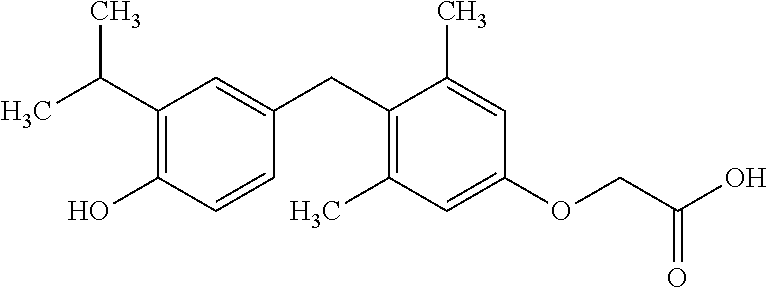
C1=C(C)C(CC2=CC(C(C)C)=C(O)C=C2)=C(C)C=C1OCC(=O)O
